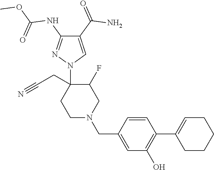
C1N(CC2=CC(O)=C(C3=CCCCC3)C=C2)CC(F)C(CC#N)(N2C=C(C(=O)N)C(NC(OC)=O)=N2)C1
